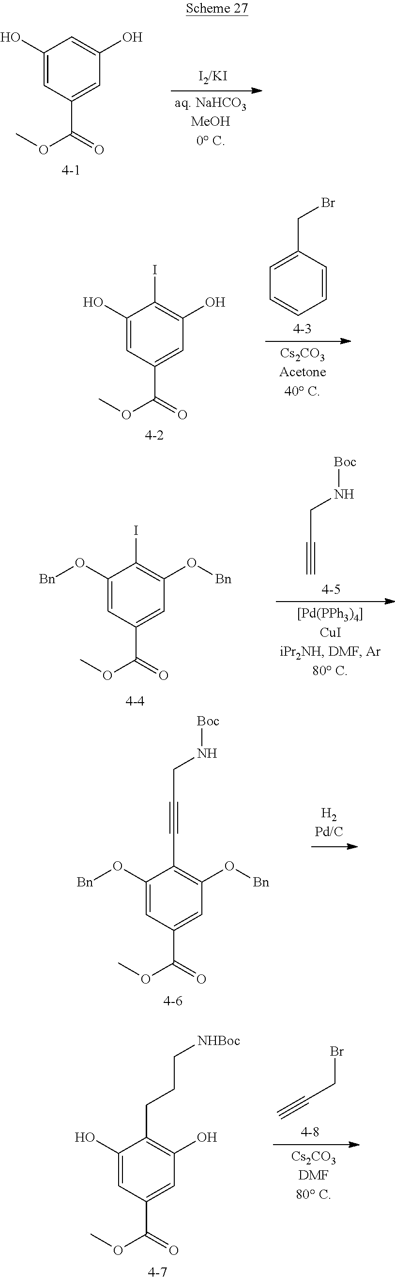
C1(O)=CC(C(=O)OC)=CC(O)=C1.C1(O)=CC(C(=O)OC)=CC(O)=C1I.C1=CC(CBr)=CC=C1.C1(O[Bn])=CC(C(=O)OC)=CC(O[Bn])=C1I.[Boc]NCC#C.[Boc]NCC#CC1=C(O[Bn])C=C(C(=O)OC)C=C1O[Bn].C#CCBr.C1(O)=CC(C(=O)OC)=CC(O)=C1CCC[NHBoc]
